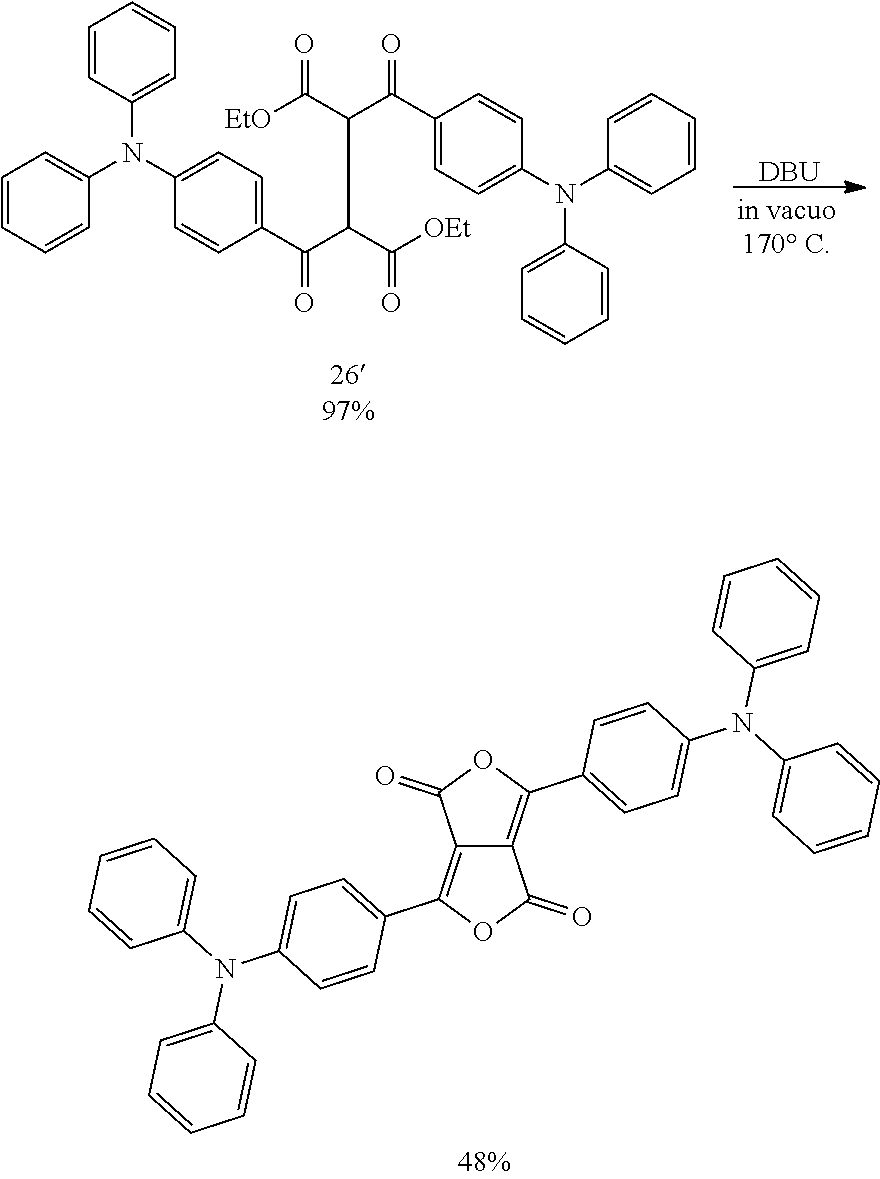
C1(N(C2=CC=CC=C2)C2=CC=C(C(C(C([OEt])=O)C(C(C3=CC=C(N(C4=CC=CC=C4)C4=CC=CC=C4)C=C3)=O)C(=O)[EtO])=O)C=C2)=CC=CC=C1.[DBU].C12=C(C3=CC=C(N(C4=CC=CC=C4)C4=CC=CC=C4)C=C3)OC(=O)C1=C(C1=CC=C(N(C3=CC=CC=C3)C3=CC=CC=C3)C=C1)OC2=O
